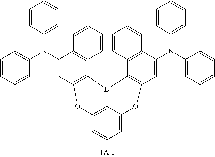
C1(N(C2=CC3=C(C4=C2C=CC=C4)B2C4=C(C=CC=C4OC4=C2C2=C(C(N(C5=CC=CC=C5)C5=CC=CC=C5)=C4)C=CC=C2)O3)C2=CC=CC=C2)=CC=CC=C1
